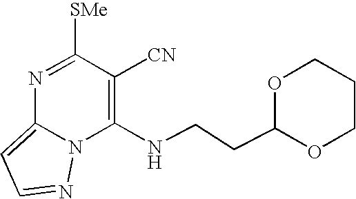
C1(NCCC2OCCCO2)=C([CN])C([SMe])=NC2=CC=NN12
